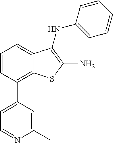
C1=CC=C2C(=C1C1=CC=NC(C)=C1)SC(N)=C2NC1=CC=CC=C1
